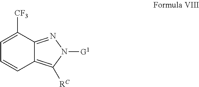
C1=C([CF3])C2=NN([G1])C([RC])=C2C=C1
